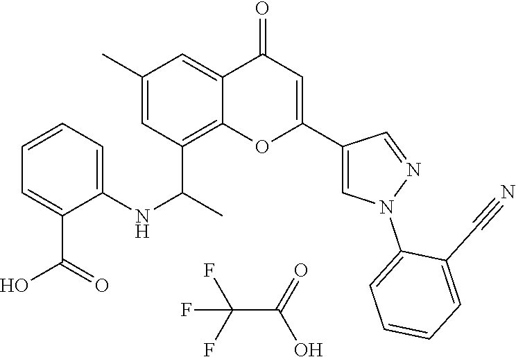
FC(F)(F)C(=O)O.C12=C(C(C)NC3=CC=CC=C3C(O)=O)C=C(C)C=C1C(=O)C=C(C1=CN(C3=CC=CC=C3C#N)N=C1)O2
